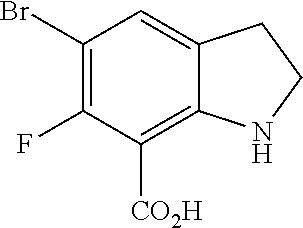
C1(Br)=C(F)C([CO2H])=C2C(=C1)CCN2
